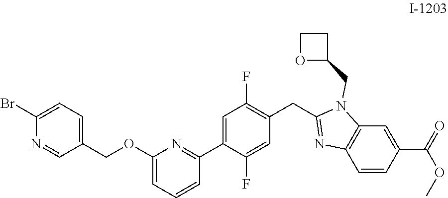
C1=C(C2=NC(OCC3=CC=C(Br)N=C3)=CC=C2)C(F)=CC(CC2=NC3=C(N2CC2CCO2)C=C(C(OC)=O)C=C3)=C1F
